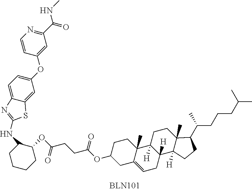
C1=C2C(=CC(OC3=CC(C(NC)=O)=NC=C3)=C1)SC(NC1CCCCC1OC(CCC(OC1CC3=CCC4([H])C([H])(C3(C)CC1)CCC1(C)C4([H])CCC1C(C)CCCC(C)C)=O)=O)=N2
